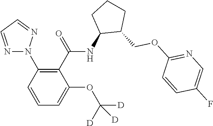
C1(N2N=CC=N2)=C(C(=O)NC2C(COC3=NC=C(F)C=C3)CCC2)C(OC([D])([D])[D])=CC=C1
